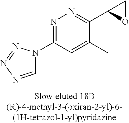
C1=NN=NN1C1=NN=C(C2OC2)C(C)=C1
